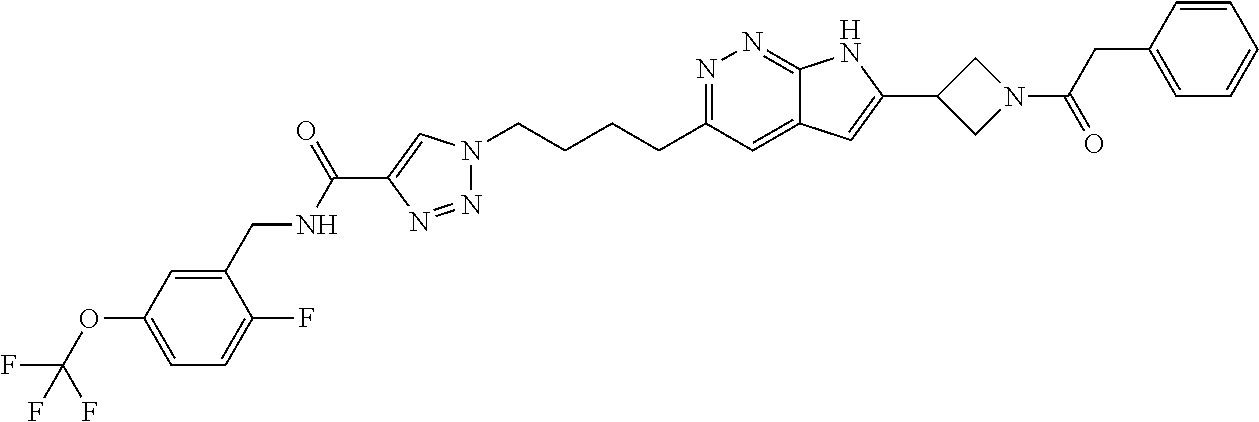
N1=C(CCCCN2N=NC(C(NCC3=CC(OC(F)(F)F)=CC=C3F)=O)=C2)C=C2C(=N1)NC(C1CN(C(CC3=CC=CC=C3)=O)C1)=C2
